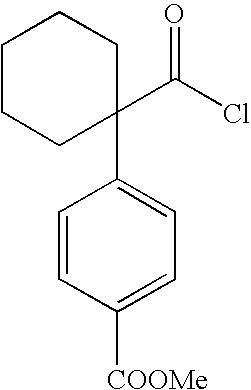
C1=CC([COOMe])=CC=C1C1(C(Cl)=O)CCCCC1
